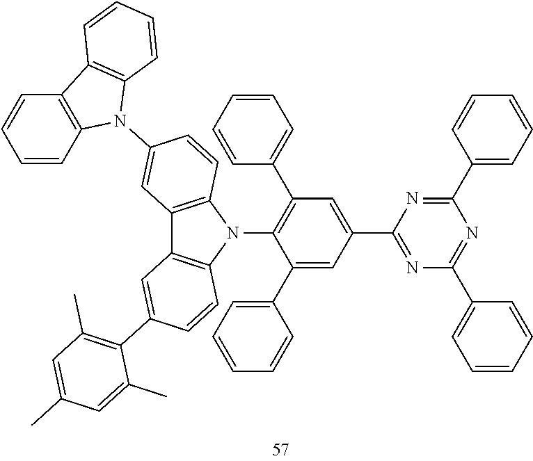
N1=C(C2=CC(C3=CC=CC=C3)=C(N3C4=C(C5=C3C=CC(C3=C(C)C=C(C)C=C3C)=C5)C=C(N3C5=C(C6=C3C=CC=C6)C=CC=C5)C=C4)C(C3=CC=CC=C3)=C2)N=C(C2=CC=CC=C2)N=C1C1=CC=CC=C1
